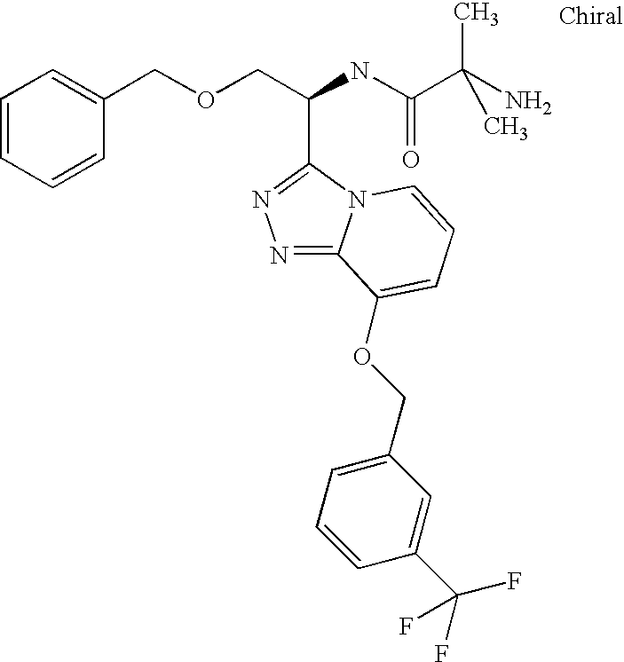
C(C(NC(C(C)(N)C)=O)C1=NN=C2N1C=CC=C2OCC1=CC=CC(C(F)(F)F)=C1)OCC1=CC=CC=C1
